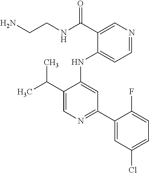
NCCNC(C1=CN=CC=C1NC1=CC(C2=CC(Cl)=CC=C2F)=NC=C1C(C)C)=O
